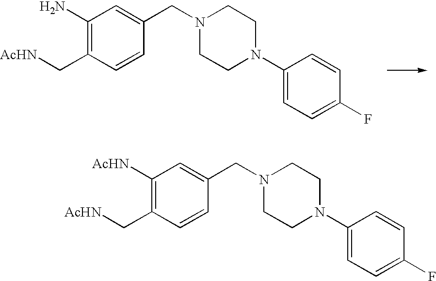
C1(N)=C(C[AcHN])C=CC(CN2CCN(C3=CC=C(F)C=C3)CC2)=C1.C1([AcHN])=C(C[AcHN])C=CC(CN2CCN(C3=CC=C(F)C=C3)CC2)=C1
